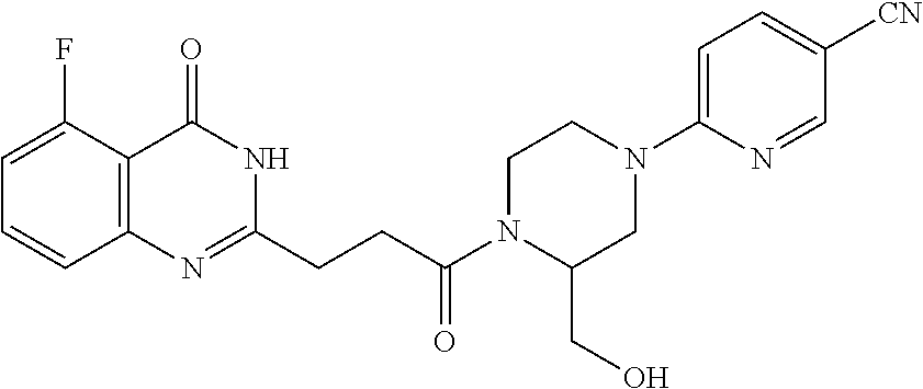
C12=C(N=C(CCC(N3C(CO)CN(C4=CC=C([CN])C=N4)CC3)=O)NC1=O)C=CC=C2F
